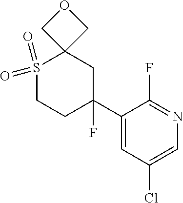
S1(=O)(=O)CCC(F)(C2=CC(Cl)=CN=C2F)CC12COC2
